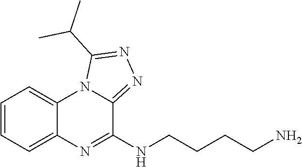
C1=CC=C2C(=C1)N1C(=NN=C1C(C)C)C(NCCCCN)=N2
